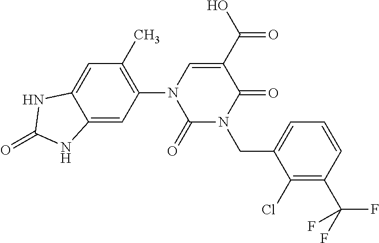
C1(=O)N(CC2=CC=CC(C(F)(F)F)=C2Cl)C(=O)C(C(=O)O)=CN1C1=C(C)C=C2C(=C1)NC(=O)N2
